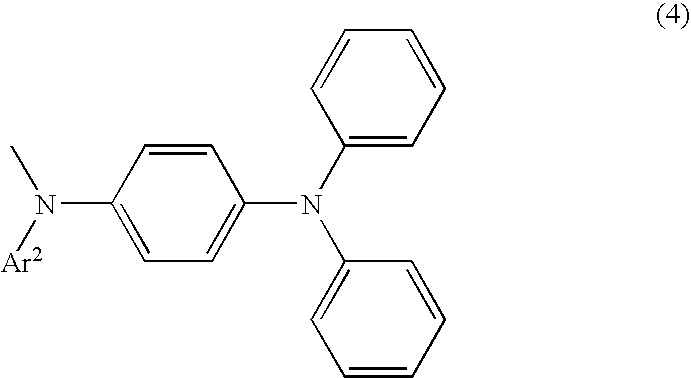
C1(N([Ar2])C)=CC=C(N(C2=CC=CC=C2)C2=CC=CC=C2)C=C1
